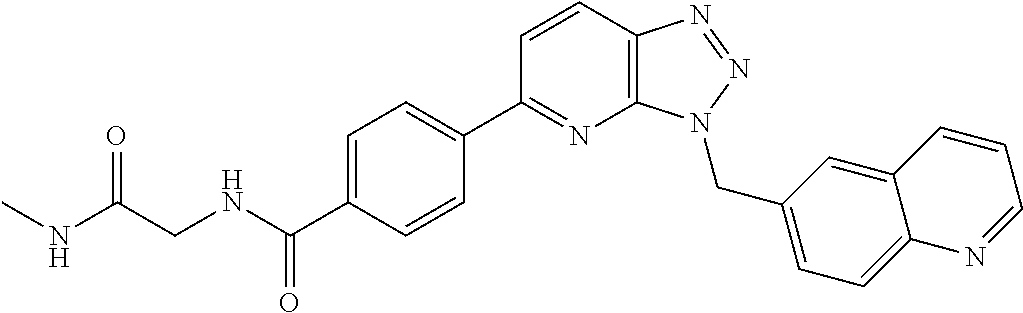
C1=CC2=C(N=C1C1=CC=C(C(NCC(NC)=O)=O)C=C1)N(CC1=CC=C3C(=C1)C=CC=N3)N=N2
